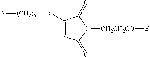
C1(S[(CH2)6][A])=CC(=O)N([CH2CH2CO]B)C1=O
